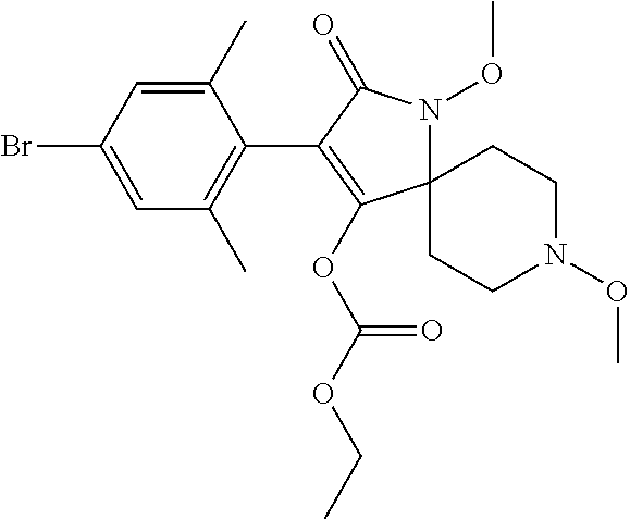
C12(N(OC)C(=O)C(C3=C(C)C=C(Br)C=C3C)=C1OC(OCC)=O)CCN(OC)CC2
